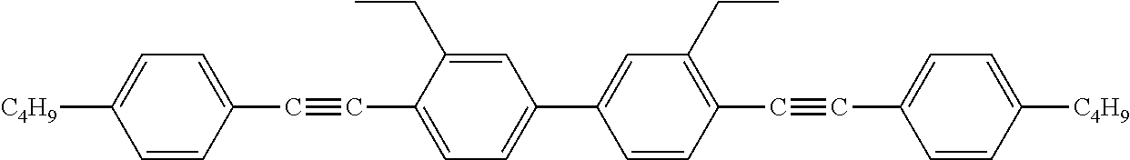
C1(C#CC2=CC=C(C3=CC(CC)=C(C#CC4=CC=C([C4H9])C=C4)C=C3)C=C2CC)=CC=C([C4H9])C=C1
